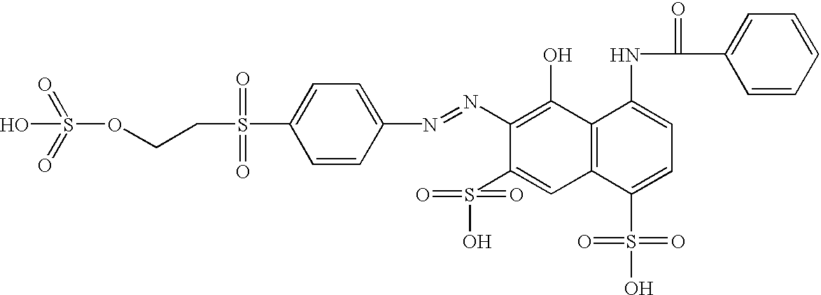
C1(N=NC2=CC=C(S(CCOS(=O)(=O)O)(=O)=O)C=C2)=C(O)C2=C(C=C1S(O)(=O)=O)C(S(O)(=O)=O)=CC=C2NC(C1=CC=CC=C1)=O
